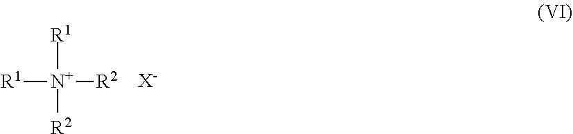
[R1][N+]([R2])([R1])[R2].[X-]
